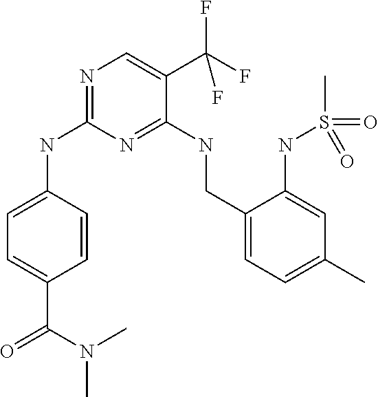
C1=C(C(=O)N(C)C)C=CC(NC2=NC=C(C(F)(F)F)C(NCC3=CC=C(C)C=C3NS(C)(=O)=O)=N2)=C1
